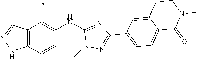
N1(C)N=C(C2=CC=C3C(=C2)CCN(C)C3=O)N=C1NC1=C(Cl)C2=C(NN=C2)C=C1
